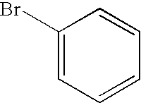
C1(Br)=CC=CC=C1
